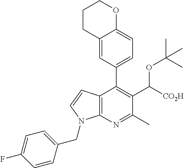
C12=C(N=C(C)C(C([CO2H])OC(C)(C)C)=C1C1=CC=C3C(=C1)CCCO3)N(CC1=CC=C(F)C=C1)C=C2
